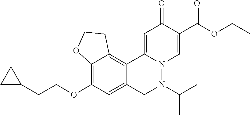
C12=C(OCCC3CC3)C=C3C(=C1CCO2)C1=CC(=O)C(C(=O)OCC)=CN1N(C(C)C)C3
